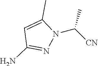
N1(C([CN])C)C(C)=CC(N)=N1
